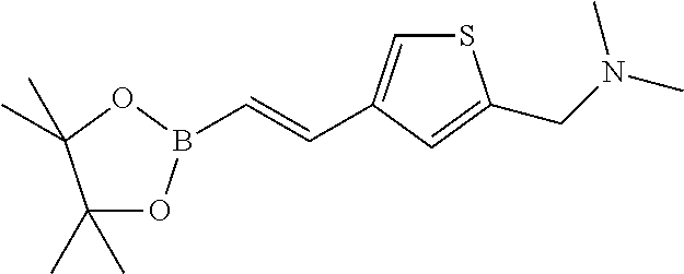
C1(C)(C)OB(C=CC2=CSC(CN(C)C)=C2)OC1(C)C
